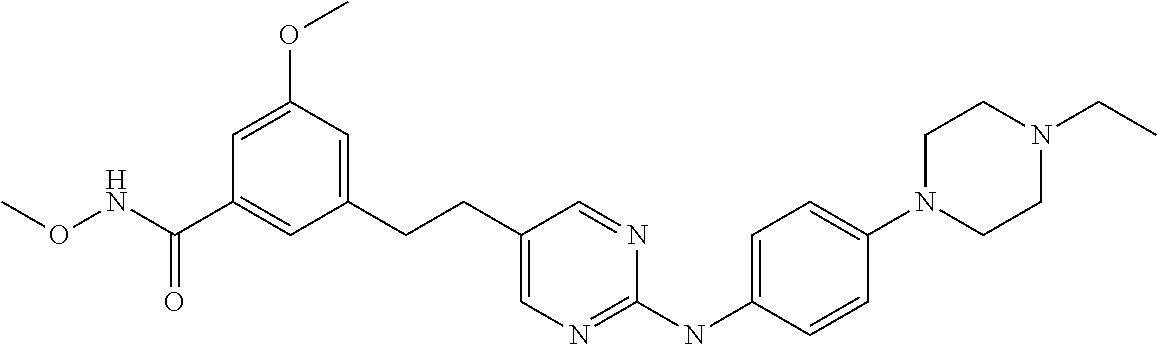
C1(CCC2=CN=C(NC3=CC=C(N4CCN(CC)CC4)C=C3)N=C2)=CC(OC)=CC(C(NOC)=O)=C1
